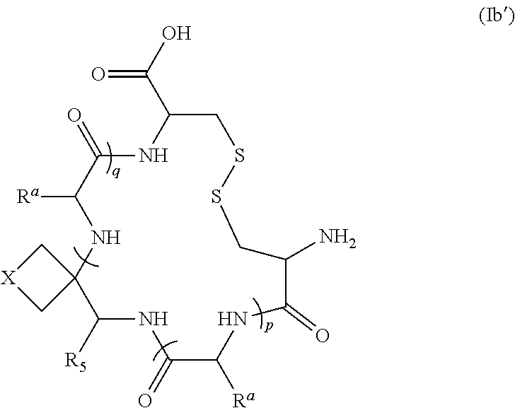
N1C([Ra])C(=O)NC(C(O)=O)CSSCC(N)C(=O)NC([Ra])C(=O)NC([R5])C12C[X]C2
